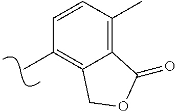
CC1=C2C(=C(C)C=C1)C(=O)OC2
